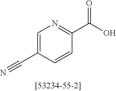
C1=C(C#N)C=CC(C(O)=O)=N1
